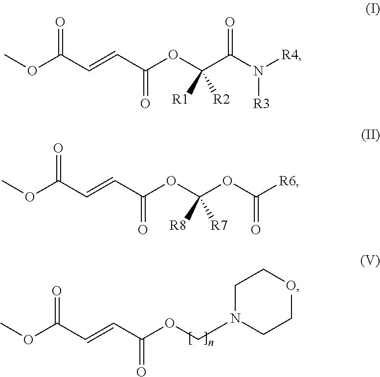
COC(C=CC(OCN1CCOCC1)=O)=O.COC(C=CC(OC(C(N([R4])[R3])=O)([R1])[R2])=O)=O.COC(C=CC(OC(OC([R6])=O)([R8])[R7])=O)=O
